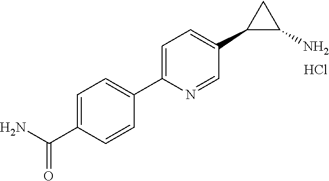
C1=C(C(N)=O)C=CC(C2=CC=C(C3C(N)C3)C=N2)=C1.Cl
